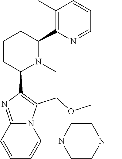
C1CC(C2=C(COC)N3C(=N2)C=CC=C3N2CCN(C)CC2)N(C)C(C2=C(C)C=CC=N2)C1
